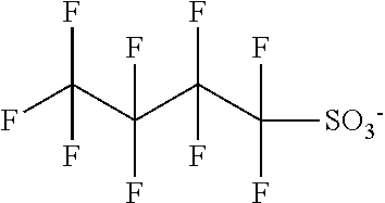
FC(C(C(C(F)(F)[SO3-])(F)F)(F)F)(F)F
